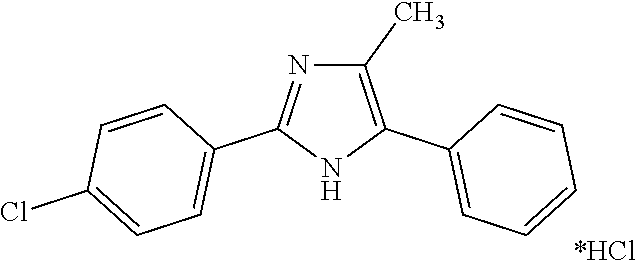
C1(C)=C(C2=CC=CC=C2)NC(C2=CC=C(Cl)C=C2)=N1.[*HCl]
